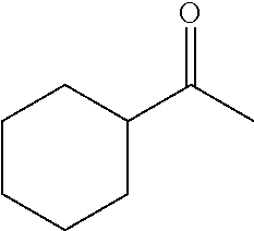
C1CCCC(C(=O)C)C1
